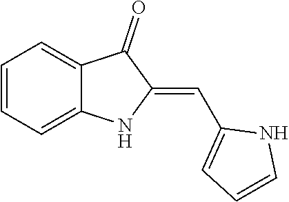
C1=CC=C2C(=C1)C(=O)C(=CC1=CC=CN1)N2
